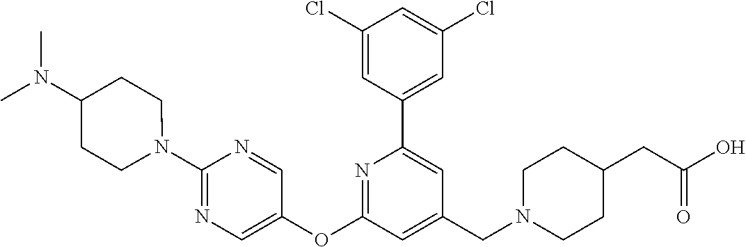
C1(Cl)=CC(C2=CC(CN3CCC(CC(O)=O)CC3)=CC(OC3=CN=C(N4CCC(N(C)C)CC4)N=C3)=N2)=CC(Cl)=C1
